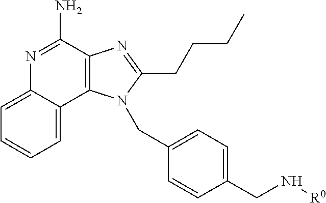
C1=C2C(=CC=C1)N=C(N)C1=C2N(CC2=CC=C(CN[R0])C=C2)C(CCCC)=N1
